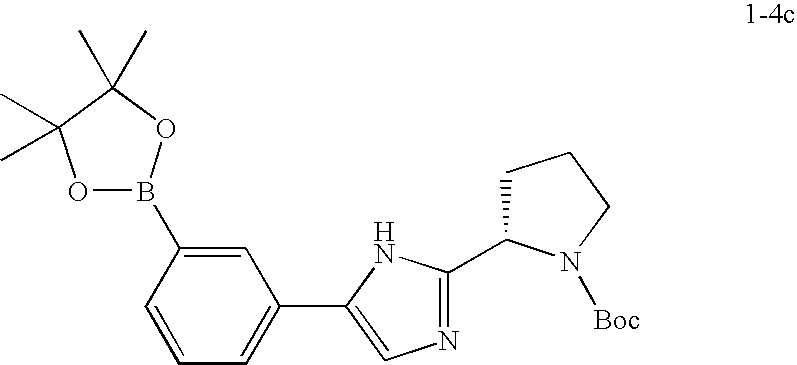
C1=C(B2OC(C)(C)C(C)(C)O2)C=CC=C1C1=CN=C(C2CCCN2[Boc])N1
